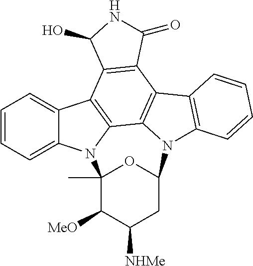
C1=CC=C2C(=C1)C1=C3N2C2(C)OC(N4C3=C(C3=C1C(O)NC3=O)C1=C4C=CC=C1)CC([NHMe])C2[MeO]
